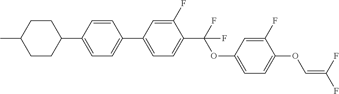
C1CC(C2=CC=C(C3=CC=C(C(F)(OC4=CC=C(OC=C(F)F)C(F)=C4)F)C(F)=C3)C=C2)CCC1C
